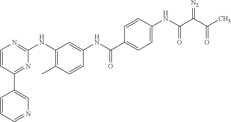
C1(C2=CN=CC=C2)=NC(NC2=C(C)C=CC(NC(C3=CC=C(NC(C(C(C)=O)=[N2])=O)C=C3)=O)=C2)=NC=C1
